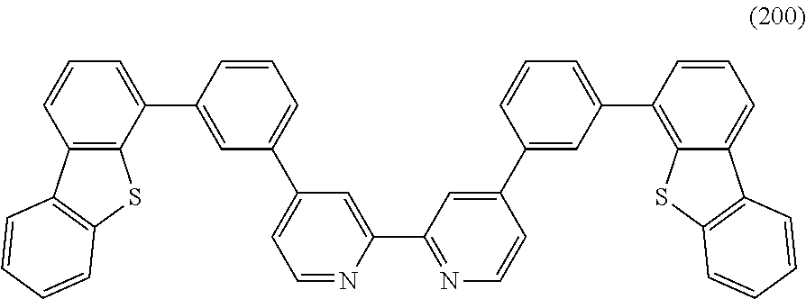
C1=NC(C2=NC=CC(C3=CC(C4=C5C(=CC=C4)C4=C(S5)C=CC=C4)=CC=C3)=C2)=CC(C2=CC=CC(C3=CC=CC4=C3SC3=C4C=CC=C3)=C2)=C1
